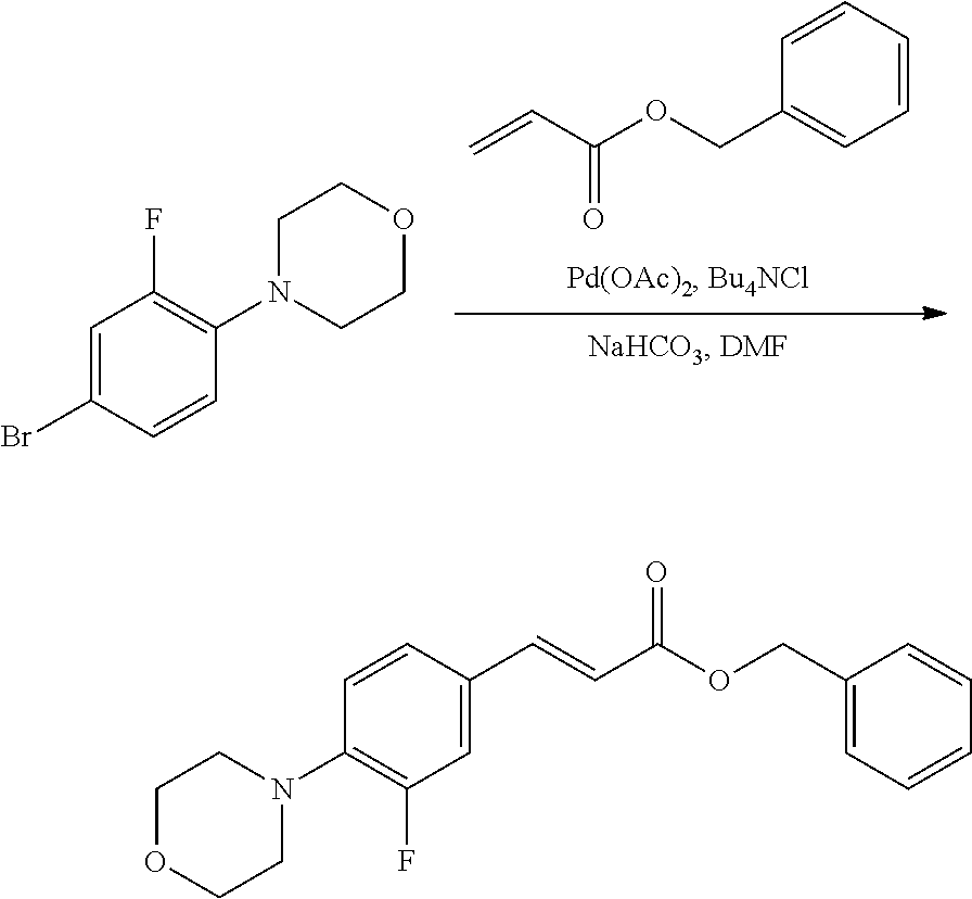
C1(COC(C=C)=O)=CC=CC=C1.C1=C(Br)C=CC(N2CCOCC2)=C1F.C1(COC(C=CC2=CC(F)=C(N3CCOCC3)C=C2)=O)=CC=CC=C1
